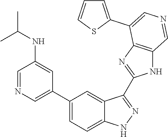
C1(C2=CN=CC(NC(C)C)=C2)=CC=C2C(=C1)C(C1=NC3=C(N1)C=NC=C3C1=CC=CS1)=NN2
